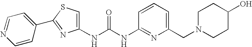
C1(NC(NC2=NC(CN3CCC(O)CC3)=CC=C2)=O)=CSC(C2=CC=NC=C2)=N1
